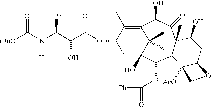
[tBuO]C(N(C(C(C(OC1CC2(O)C(C)(C)C(=C1C)C(O)C(=O)C1(C)C(C2OC([Ph])=O)C2([AcO])C(CC1O)OC2)=O)O)[Ph])[H])=O
